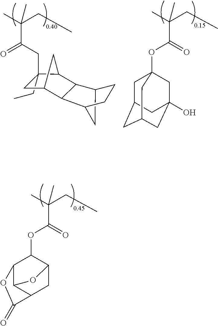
C12CC(C3C4CC(CC)(CC(C(C)(CC)C)=O)C(C4)C13)CC2.C(C(CC)(C)C)(OC12CC3CC(CC(O)(C1)C3)C2)=O.C(C(CC)(C)C)(OC1C2C3C(CC1O3)C(=O)O2)=O
